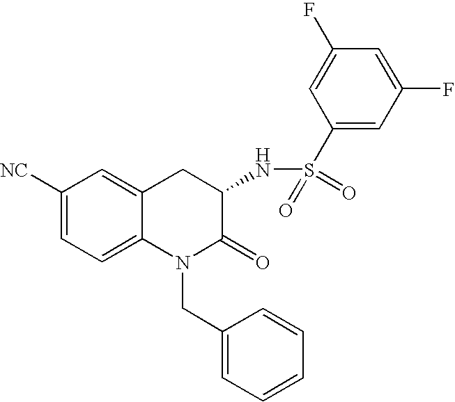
C1([NC])=CC=C2C(=C1)CC(NS(C1=CC(F)=CC(F)=C1)(=O)=O)C(=O)N2CC1=CC=CC=C1
